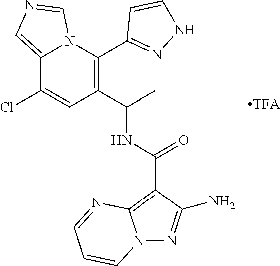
C12=CN=CN1C(C1=NNC=C1)=C(C(C)NC(=O)C1=C3N(N=C1N)C=CC=N3)C=C2Cl
